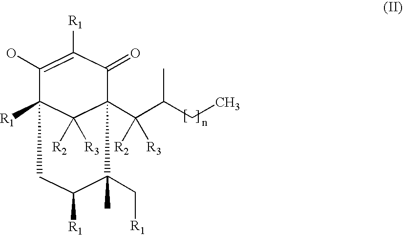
C1(O)=C([R1])C(=O)C2(C(C(C)CC)([R2])[R3])C([R2])([R3])C1([R1])CC([R1])C2(C)C[R1]
